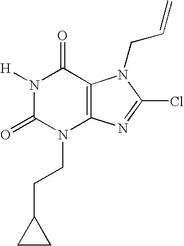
N1([H])C(=O)N(CCC2CC2)C2=C(C1=O)N(CC=C)C(Cl)=N2
